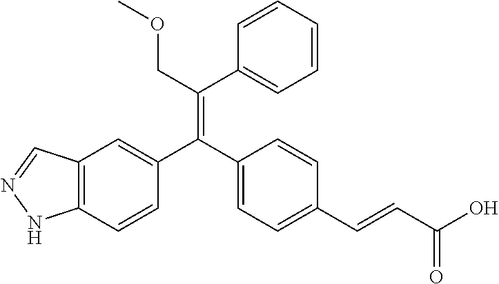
C12=C(C=CC(C(C3=CC=C(C=CC(O)=O)C=C3)=C(COC)C3=CC=CC=C3)=C1)NN=C2
